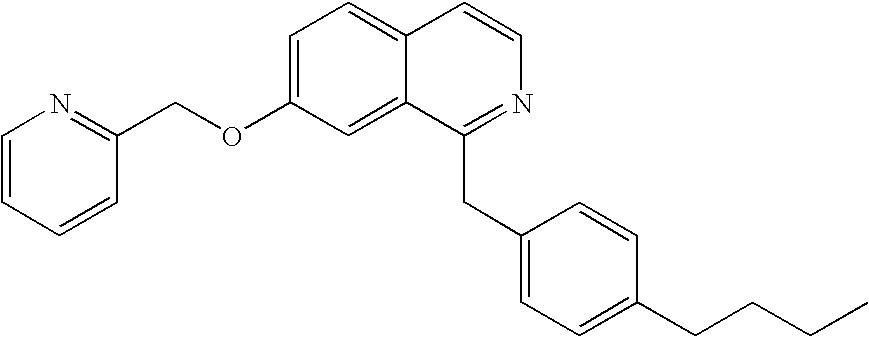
C1=C(OCC2=NC=CC=C2)C=C2C(=C1)C=CN=C2CC1=CC=C(CCCC)C=C1
